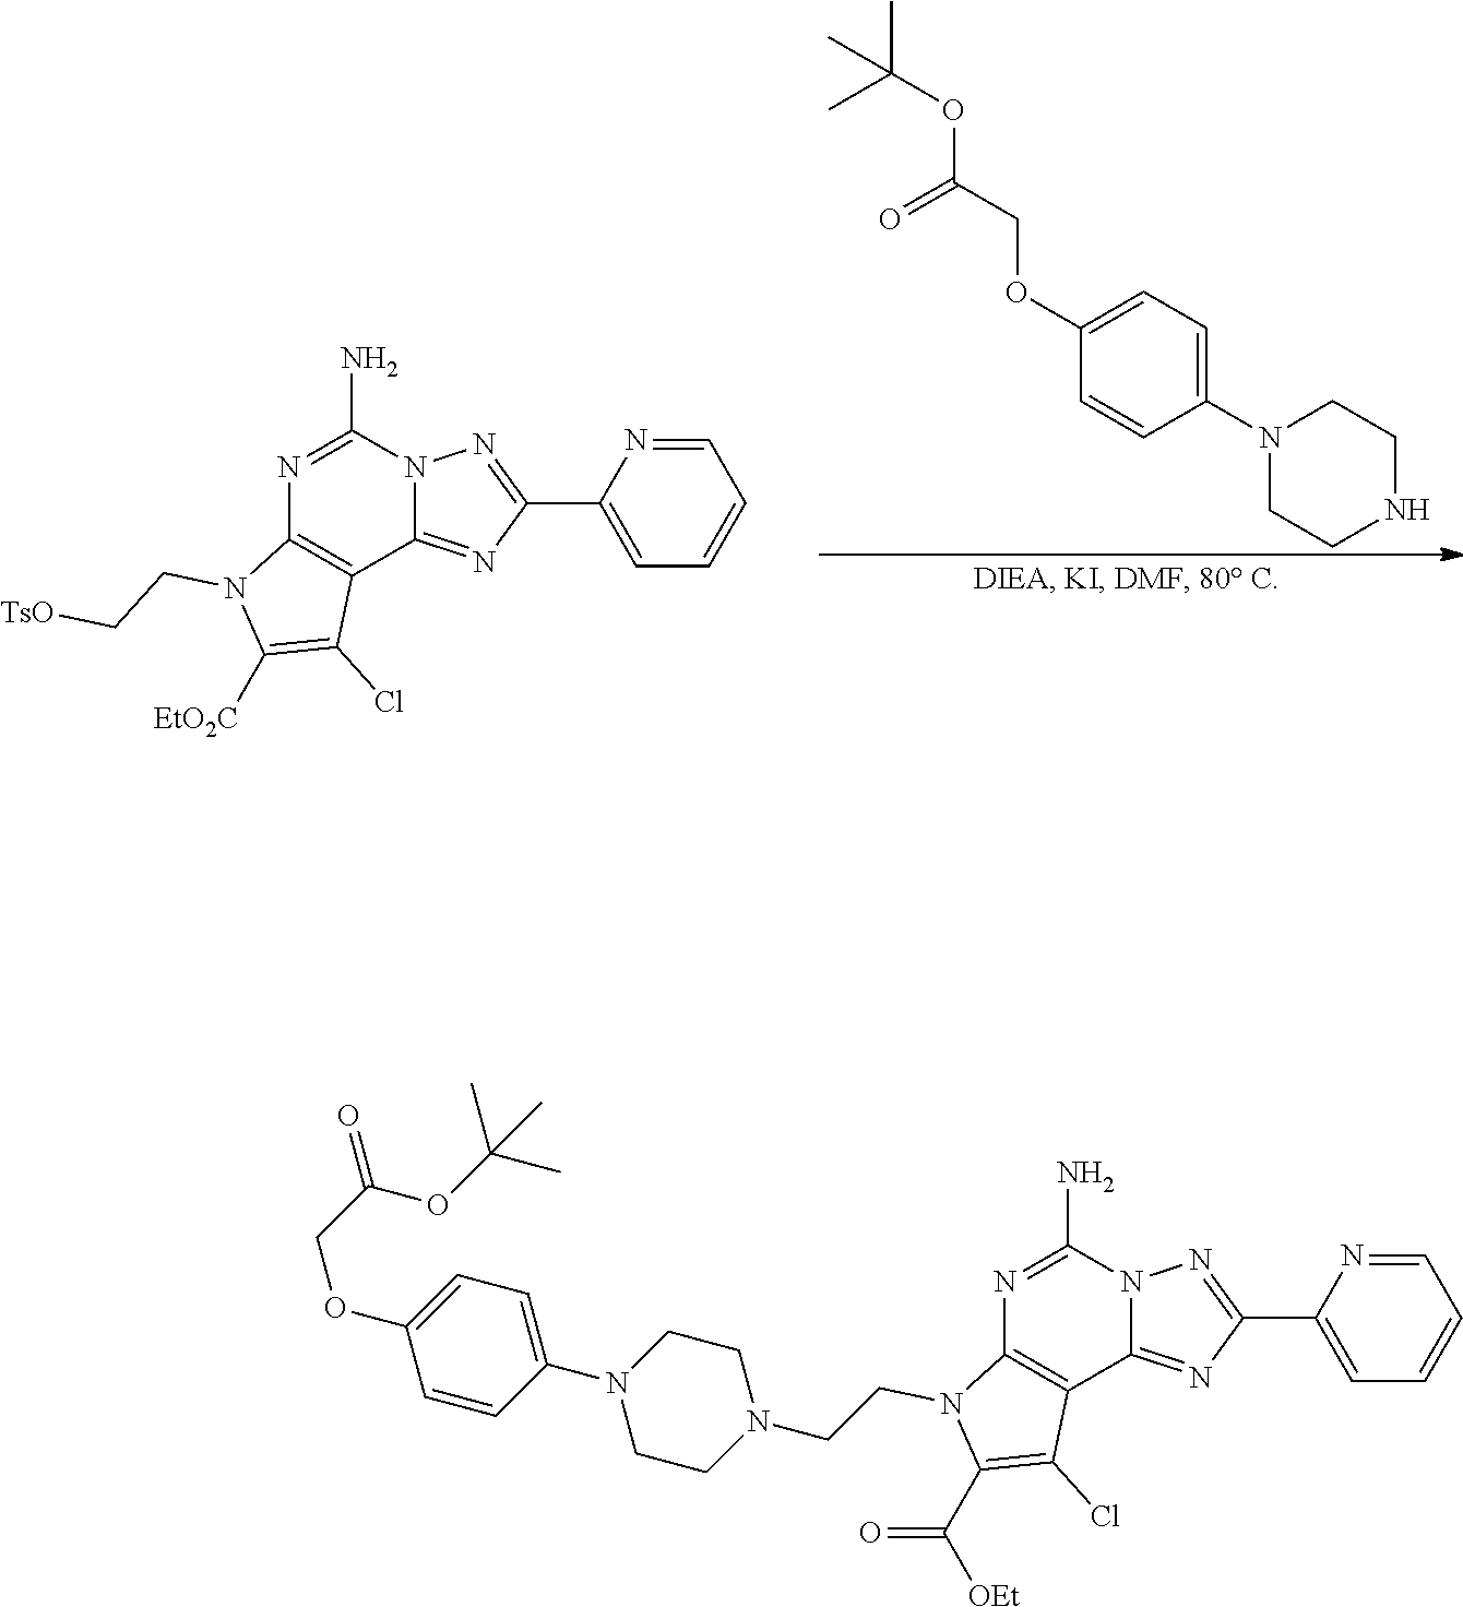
C1CNCCN1C1=CC=C(OCC(OC(C)(C)C)=O)C=C1.C1=C(C2=NN3C(=N2)C2=C(N(CC[TsO])C([EtO2C])=C2Cl)N=C3N)N=CC=C1.C1=C(C2=NN3C(=N2)C2=C(N(CCN4CCN(C5=CC=C(OCC(OC(C)(C)C)=O)C=C5)CC4)C(C(=O)[OEt])=C2Cl)N=C3N)N=CC=C1
